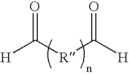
[H]C(=O)[R]C([H])=O
